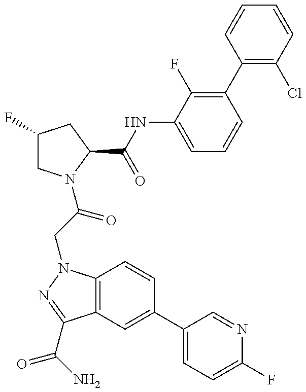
C1(F)CN(C(CN2C3=C(C(C(N)=O)=N2)C=C(C2=CC=C(F)N=C2)C=C3)=O)C(C(=O)NC2=CC=CC(C3=C(Cl)C=CC=C3)=C2F)C1
